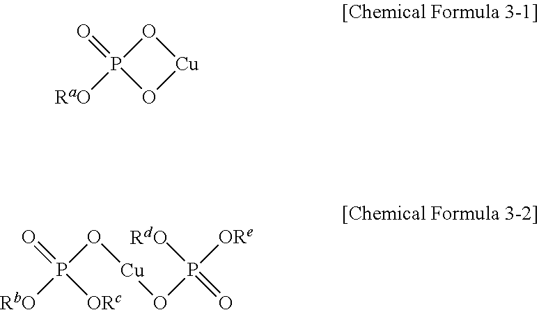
O1P(=O)([RaO])O[Cu]1.O(P([ORc])(=O)[RbO])[Cu]OP([RdO])([ORe])=O
